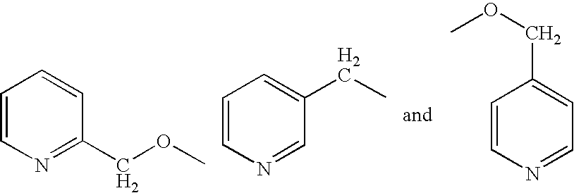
C1=CN=C(COC)C=C1.C1=CN=CC(CC)=C1.C1=CN=CC=C1COC
